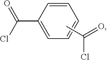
ClC(=O)C.C1=CC=CC=C1C(Cl)=O
